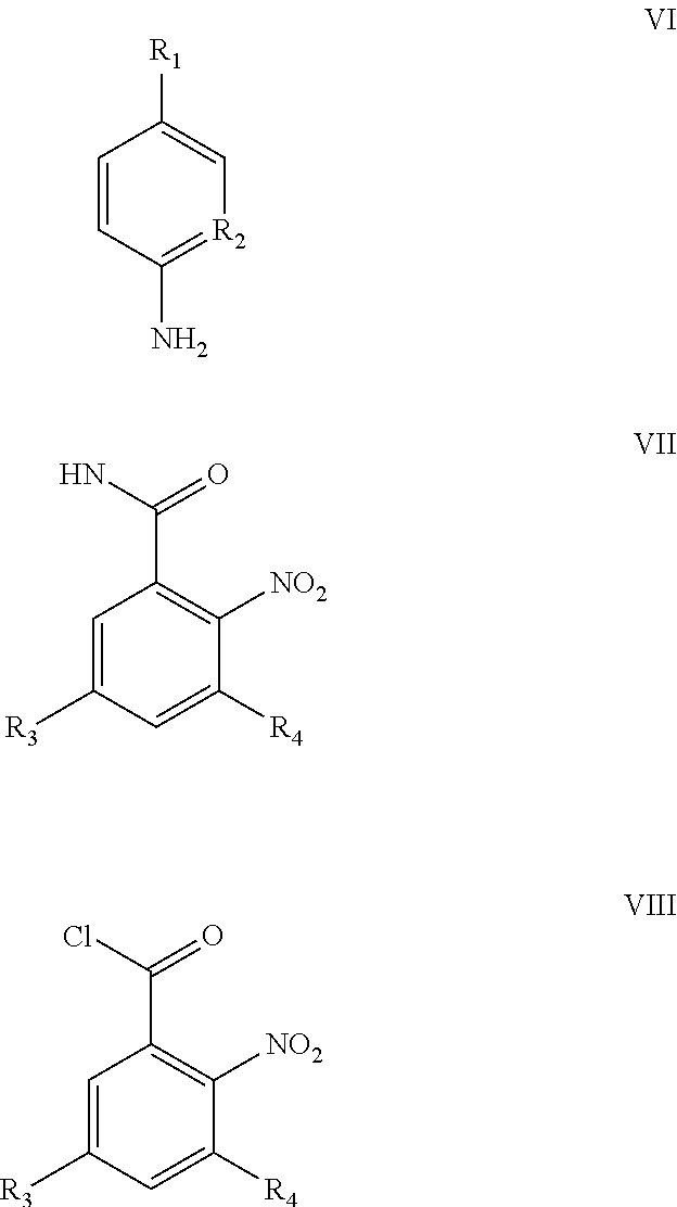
ClC(C1=C([NO2])C([R4])=CC([R3])=C1)=O.NC(C1=C([NO2])C([R4])=CC([R3])=C1)=O.[R1]C1=C[R2]=C(N)C=C1
